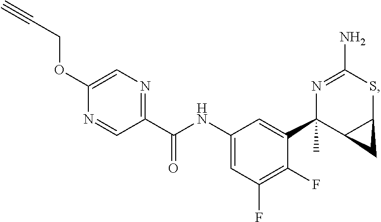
C1(C(NC2=CC(F)=C(F)C(C3(C)C4C(SC(N)=N3)C4)=C2)=O)=NC=C(OCC#C)N=C1
